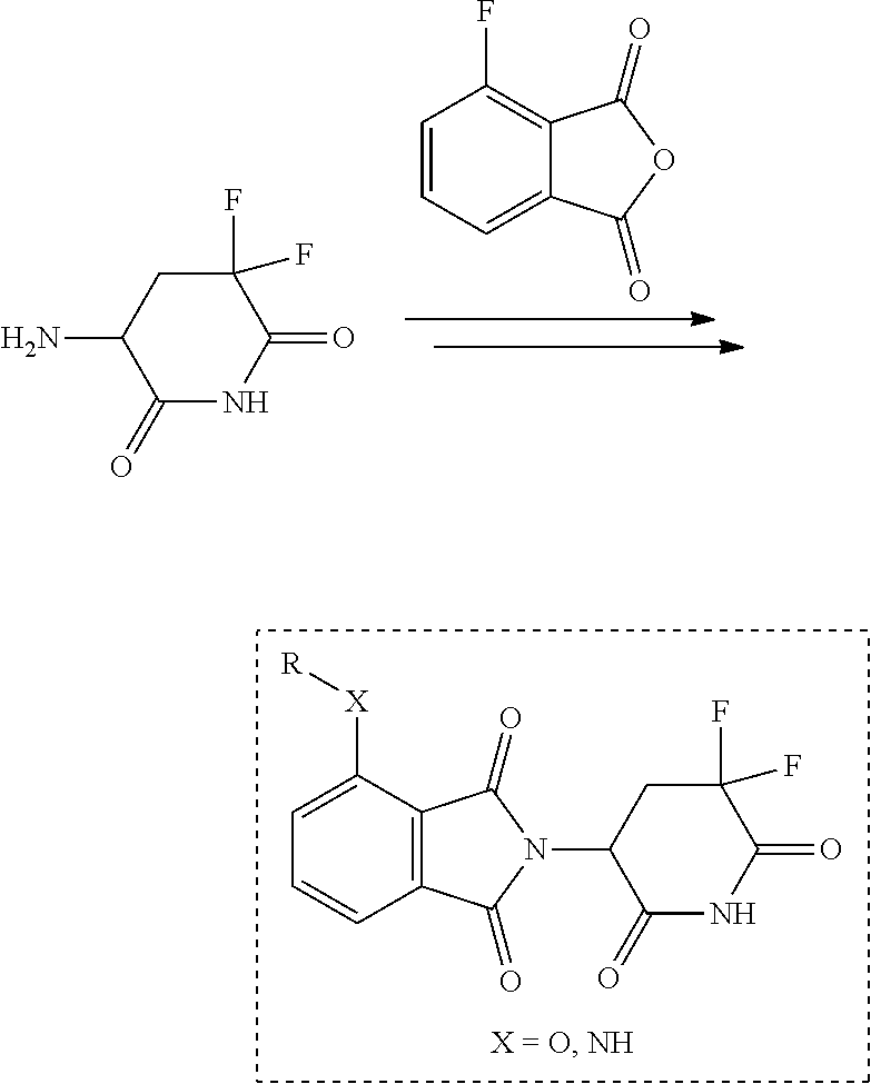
C12=C(C(=O)N(C3C(=O)NC(=O)C(F)(F)C3)C1=O)C([X][R])=CC=C2.C1=CC=C2C(=C1F)C(=O)OC2=O.NC1C(=O)NC(=O)C(F)(F)C1
